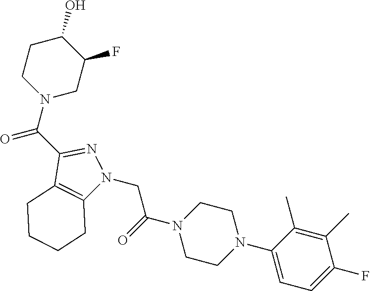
C(N1CC(F)C(O)CC1)(=O)C1=NN(CC(N2CCN(C3=CC=C(F)C(C)=C3C)CC2)=O)C2=C1CCCC2
